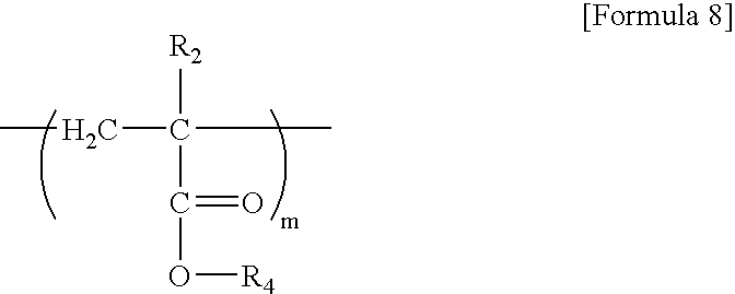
CCC(C)([R2])C(O[R4])=O
